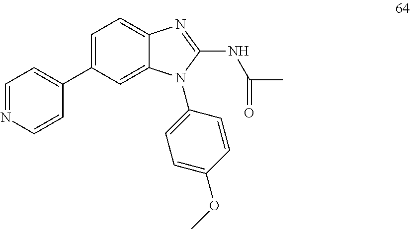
C1=C(C2=CC=NC=C2)C=C2C(=C1)N=C(NC(=O)C)N2C1=CC=C(OC)C=C1
